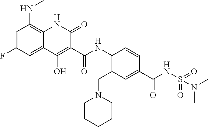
C1=C(F)C=C2C(=C1NC)NC(=O)C(C(NC1=C(CN3CCCCC3)C=C(C(NS(=O)(=O)N(C)C)=O)C=C1)=O)=C2O
